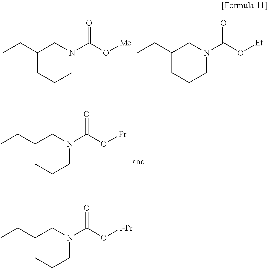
CCC1CCCN(C(O[Me])=O)C1.CCC1CCCN(C(O[Et])=O)C1.CCC1CCCN(C(O[Pr])=O)C1.CCC1CCCN(C(O[i-Pr])=O)C1
